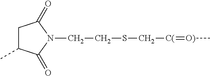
C1C(C)C(=O)N(CCSC[C(]=[O)]C)C1=O
